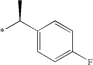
*C(C1=CC=C(F)C=C1)C
